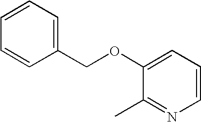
O(C1=CC=CN=C1C)CC1=CC=CC=C1
